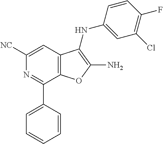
C1([NC])=CC2=C(C(C3=CC=CC=C3)=N1)OC(N)=C2NC1=CC(Cl)=C(F)C=C1
